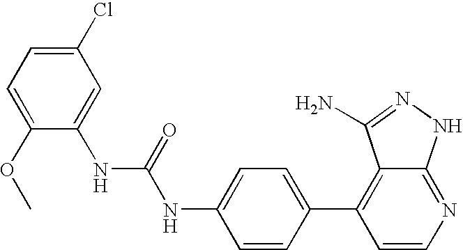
N(C(NC1=CC=C(C2=C3C(=NC=C2)NN=C3N)C=C1)=O)C1=CC(Cl)=CC=C1OC
